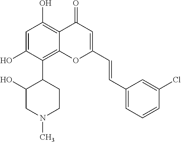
C1=C(O)C(C2C(O)CN(C)CC2)=C2C(=C1O)C(=O)C=C(C=CC1=CC=CC(Cl)=C1)O2
